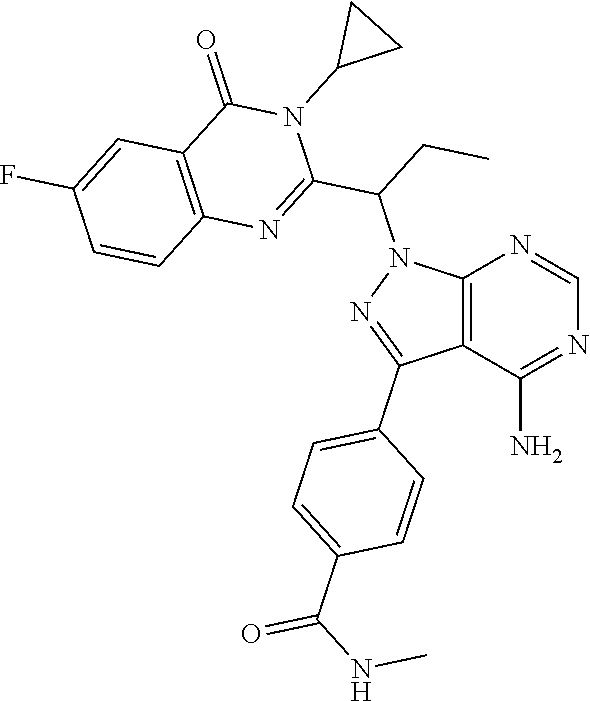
C12=C(C(N)=NC=N1)C(C1=CC=C(C(NC)=O)C=C1)=NN2C(C1=NC2=C(C(=O)N1C1CC1)C=C(F)C=C2)CC
